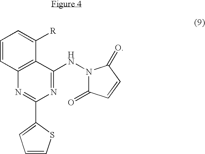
C1=CC2=C(C([R])=C1)C(NN1C(=O)C=CC1=O)=NC(C1=CC=CS1)=N2
